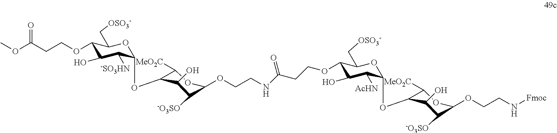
C1(OCCC(OC)=O)C(O)C([-SO3HN])C(OC2C([MeO2C])OC(OCCNC(CCOC3C(O)C([AcHN])C(OC4C([MeO2C])OC(OCCN[Fmoc])C([-O3SO])C4O)OC3C[OSO3-])=O)C([-O3SO])C2O)OC1C[OSO3-]
